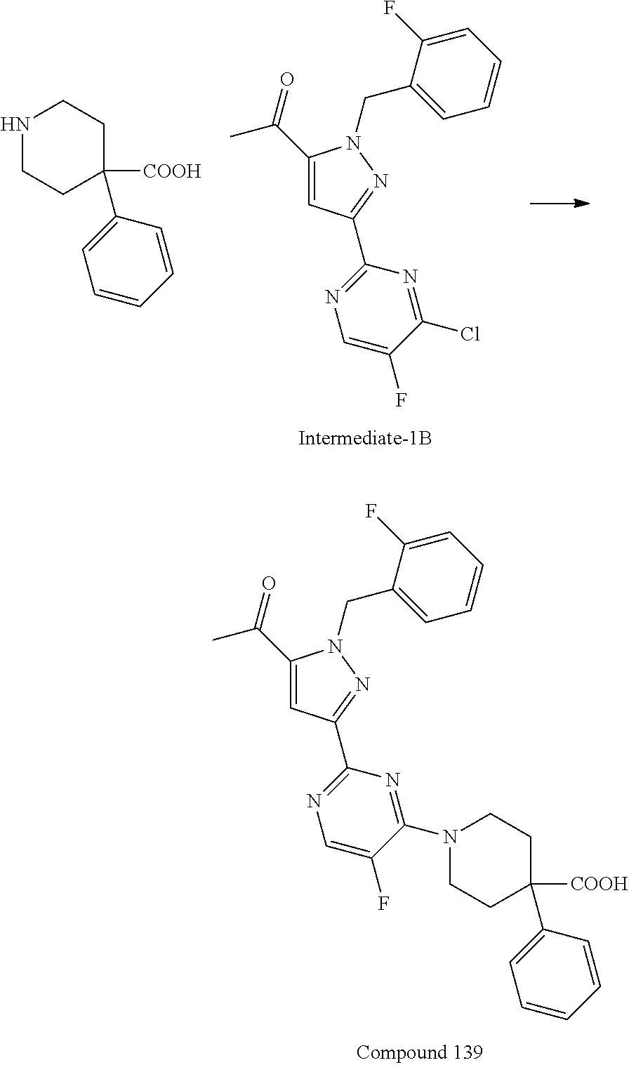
C(C1=CC(C2=NC=C(F)C(Cl)=N2)=NN1CC1=CC=CC=C1F)(=O)C.N1CCC([COOH])(C2=CC=CC=C2)CC1.C(C1=CC(C2=NC=C(F)C(N3CCC([COOH])(C4=CC=CC=C4)CC3)=N2)=NN1CC1=CC=CC=C1F)(=O)C
